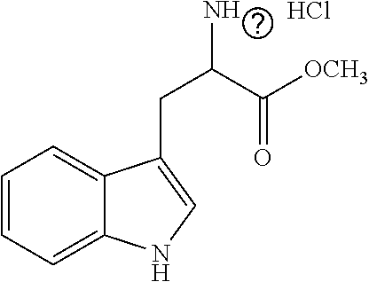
C1=CC=C2C(=C1)C(CC(N)C([OCH3])=O)=CN2.Cl
